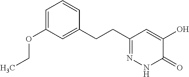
C1=C(OCC)C=C(CCC2=NNC(=O)C(O)=C2)C=C1
